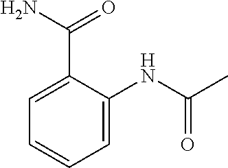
C1(C(=O)N)=CC=CC=C1NC(C)=O
